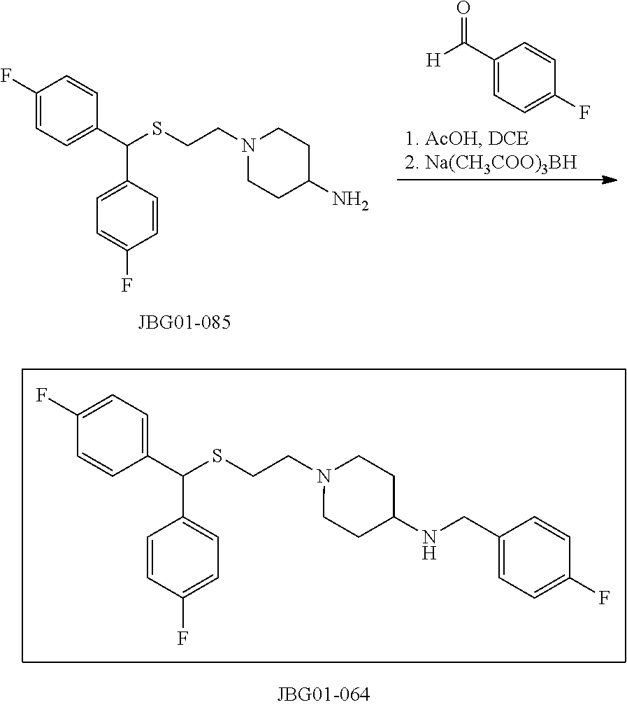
C1(C([H])=O)=CC=C(F)C=C1.C(CSC(C1=CC=C(F)C=C1)C1=CC=C(F)C=C1)N1CCC(N)CC1.N1(CCSC(C2=CC=C(F)C=C2)C2=CC=C(F)C=C2)CCC(NCC2=CC=C(F)C=C2)CC1
